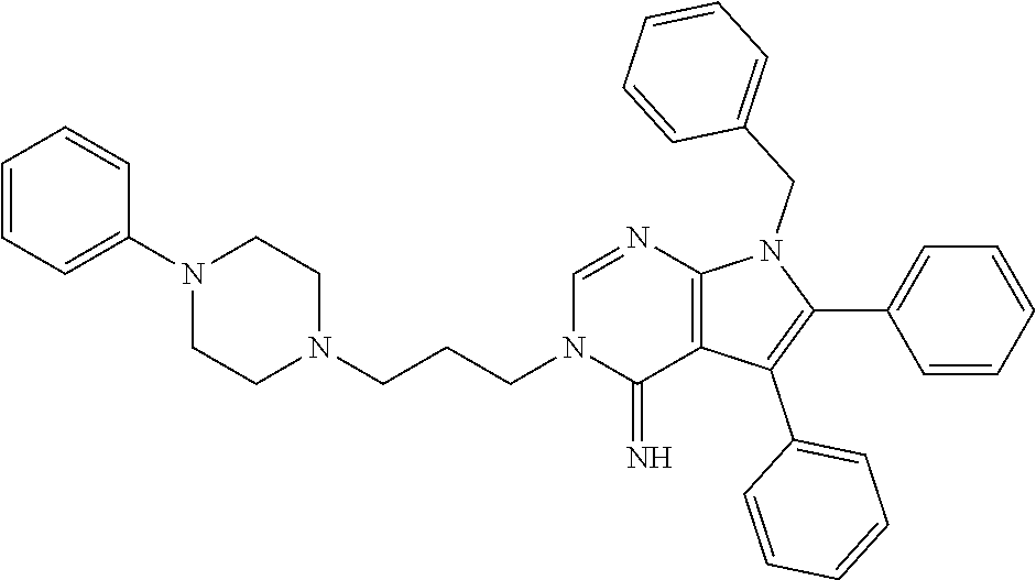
C(N1C(=N)C2=C(N=C1)N(CC1=CC=CC=C1)C(C1=CC=CC=C1)=C2C1=CC=CC=C1)CCN1CCN(C2=CC=CC=C2)CC1
